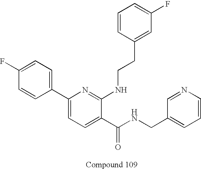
C1(C2=CC=C(C(NCC3=CC=CN=C3)=O)C(NCCC3=CC(F)=CC=C3)=N2)=CC=C(F)C=C1
